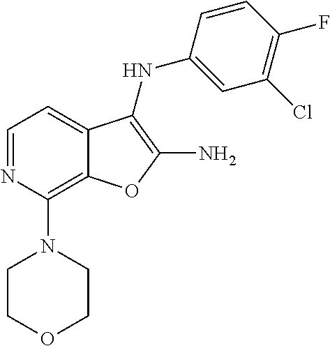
C1(Cl)=C(F)C=CC(NC2=C(N)OC3=C(N4CCOCC4)N=CC=C32)=C1
